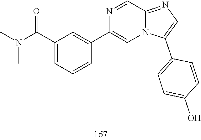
N1=CC2=NC=C(C3=CC=C(O)C=C3)N2C=C1C1=CC(C(N(C)C)=O)=CC=C1
